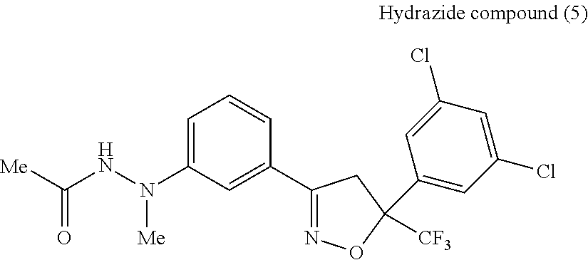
C1=C(N(NC([Me])=O)[Me])C=C(C2=NOC([CF3])(C3=CC(Cl)=CC(Cl)=C3)C2)C=C1
